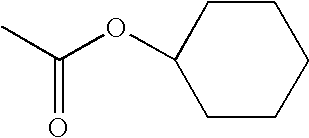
C(OC1CCCCC1)(C)=O
